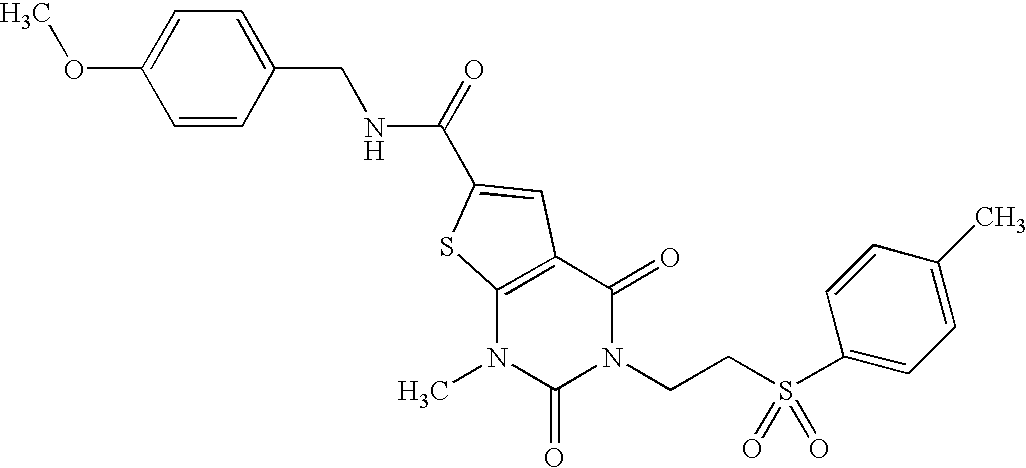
C1=CC(CNC(=O)C2=CC3=C(N(C)C(=O)N(CCS(C4=CC=C(C)C=C4)(=O)=O)C3=O)S2)=CC=C1OC
